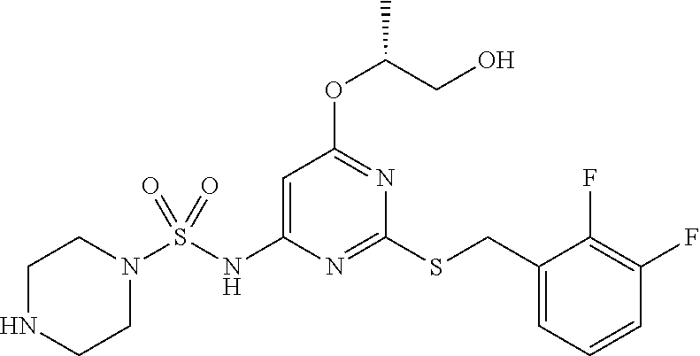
C1=C(NS(N2CCNCC2)(=O)=O)N=C(SCC2=CC=CC(F)=C2F)N=C1OC(CO)C
